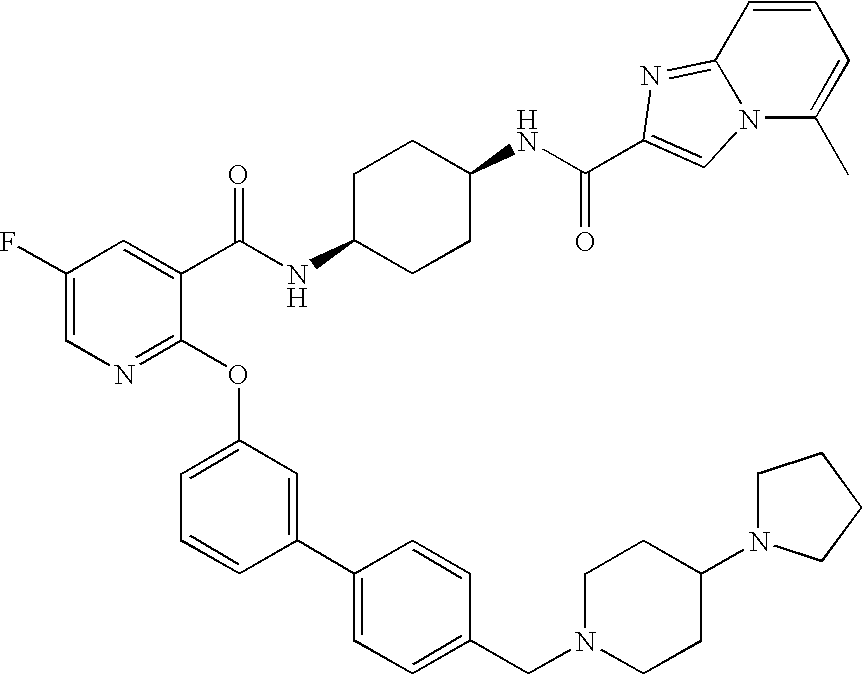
C1=CC2=NC(C(NC3CCC(NC(C4=CC(F)=CN=C4OC4=CC=CC(C5=CC=C(CN6CCC(N7CCCC7)CC6)C=C5)=C4)=O)CC3)=O)=CN2C(C)=C1
